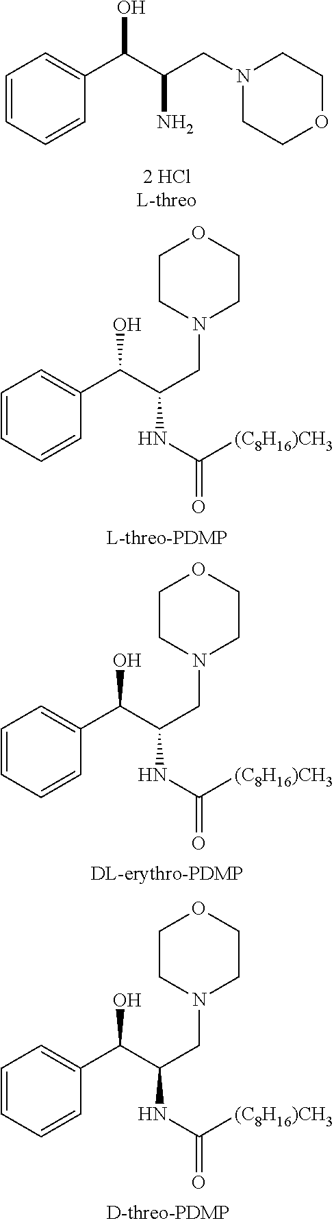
C1=CC=CC(C(C(CN2CCOCC2)N)O)=C1.C1=CC=CC(C(C(CN2CCOCC2)NC(=O)[(C8H16)CH3])O)=C1.C1=CC=CC(C(C(CN2CCOCC2)NC(=O)[(C8H16)CH3])O)=C1.C1=CC=CC(C(C(CN2CCOCC2)NC(=O)[(C8H16)CH3])O)=C1
